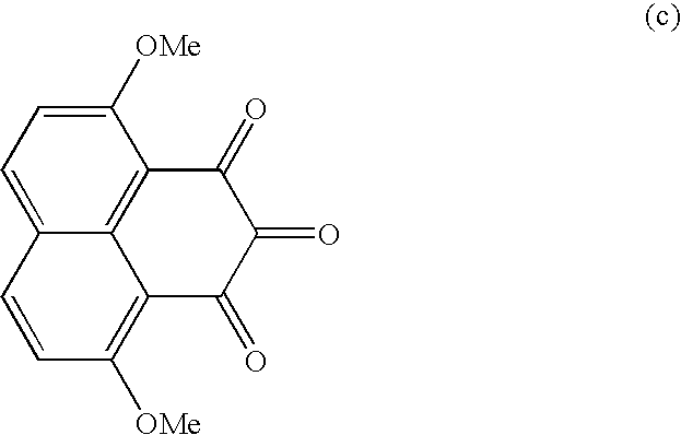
C12=CC=C([OMe])C3=C1C(=C([OMe])C=C2)C(=O)C(=O)C3=O
